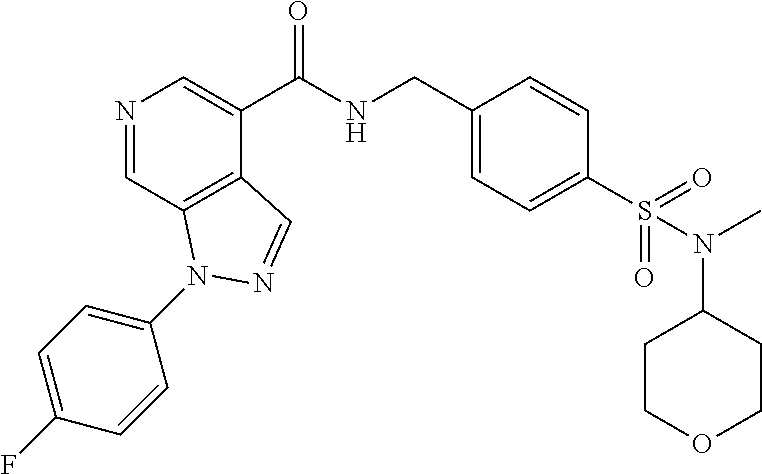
N1=CC2=C(C(C(NCC3=CC=C(S(=O)(=O)N(C4CCOCC4)C)C=C3)=O)=C1)C=NN2C1=CC=C(F)C=C1
